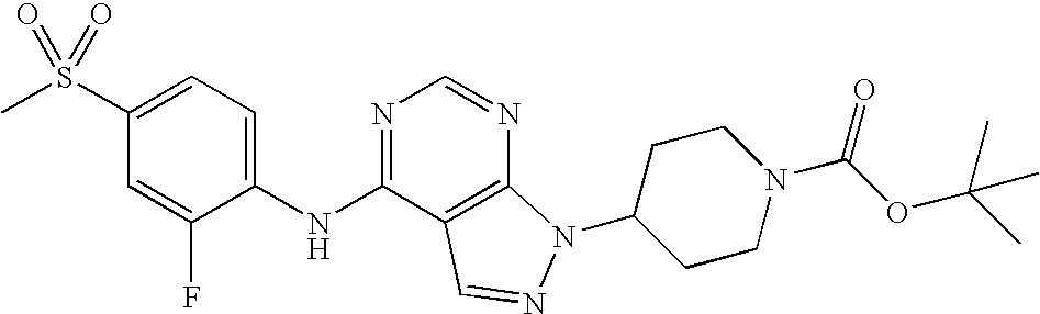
C1(S(C)(=O)=O)=CC=C(NC2=NC=NC3=C2C=NN3C2CCN(C(OC(C)(C)C)=O)CC2)C(F)=C1
